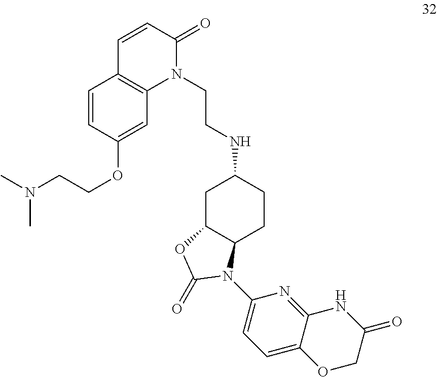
N(C1CC2C(CC1)N(C1=CC=C3C(=N1)NC(=O)CO3)C(=O)O2)CCN1C(=O)C=CC2=C1C=C(OCCN(C)C)C=C2
